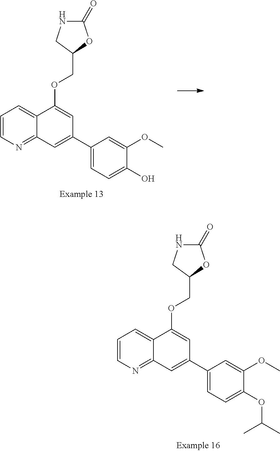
C1=CN=C2C(=C1)C(OCC1CNC(=O)O1)=CC(C1=CC=C(OC(C)C)C(OC)=C1)=C2.C1=CN=C2C(=C1)C(OCC1CNC(=O)O1)=CC(C1=CC=C(O)C(OC)=C1)=C2
